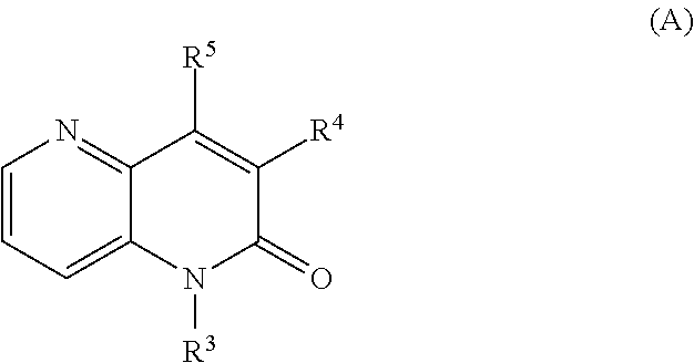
C1=CC=C2C(=N1)C([R5])=C([R4])C(=O)N2[R3]
